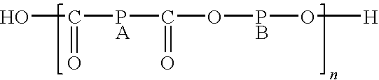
OC(=O)[PA]C(=O)O[PB]O[H]
